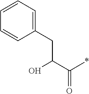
C(CC1=CC=CC=C1)(O)C(*)=O
